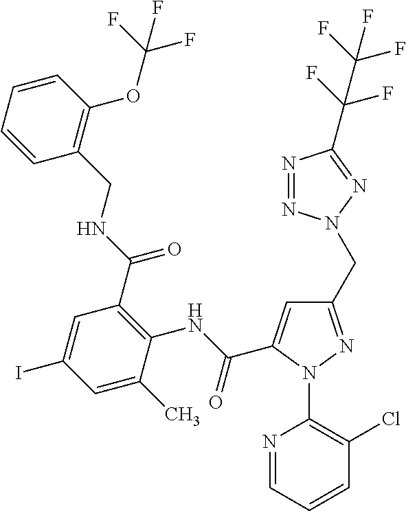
C1=CC=CC(OC(F)(F)F)=C1CNC(C1=C(NC(=O)C2=CC(CN3N=NC(C(F)(F)C(F)(F)F)=N3)=NN2C2=C(Cl)C=CC=N2)C(C)=CC(I)=C1)=O
